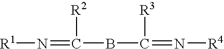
[R1]N=C([R2])BC([R3])=N[R4]
